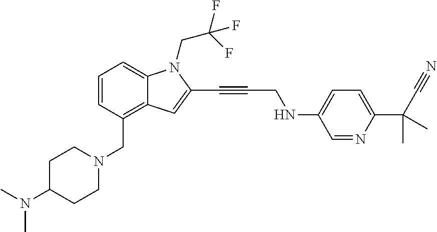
C1=CC(CN2CCC(N(C)C)CC2)=C2C(=C1)N(CC(F)(F)F)C(C#CCNC1=CC=C(C(C#N)(C)C)N=C1)=C2
